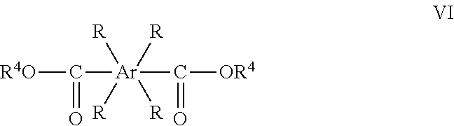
[R4O]C(=O)[Ar](C([OR4])=O)([R])([R])([R])[R]
